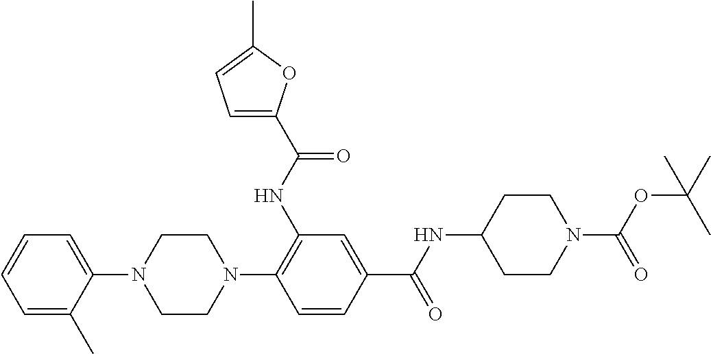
C1CN(C2=C(NC(=O)C3=CC=C(C)O3)C=C(C(NC3CCN(C(OC(C)(C)C)=O)CC3)=O)C=C2)CCN1C1=CC=CC=C1C
